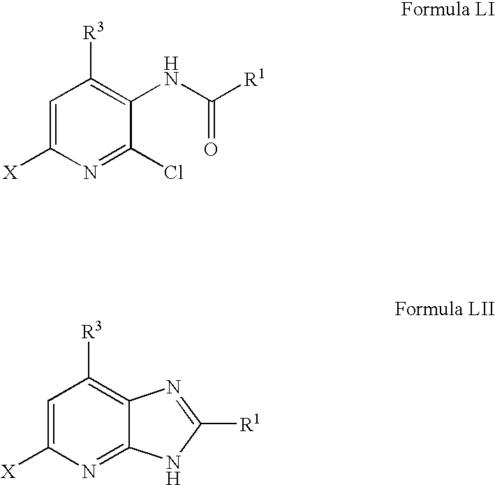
C1=C([X])N=C(Cl)C(NC(=O)[R1])=C1[R3].C1=C([X])N=C2C(=C1[R3])N=C([R1])N2
